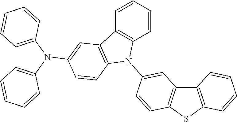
C12=C(C=CC=C1)N(C1=CC3=C(C=C1)N(C1=CC4=C(SC5=C4C=CC=C5)C=C1)C1=C3C=CC=C1)C1=C2C=CC=C1
